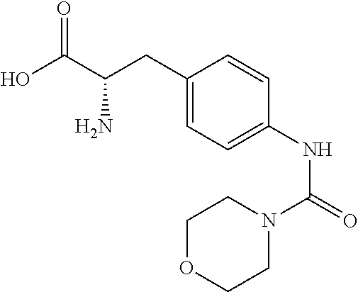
C1(CC(C(O)=O)N)=CC=C(NC(=O)N2CCOCC2)C=C1
